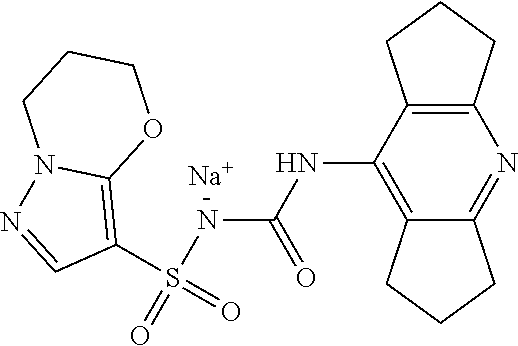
C1(NC(=O)NS(=O)(C2=C3N(N=C2)CCCO3)=O)=C2C(=NC3=C1CCC3)CCC2.[Na]
